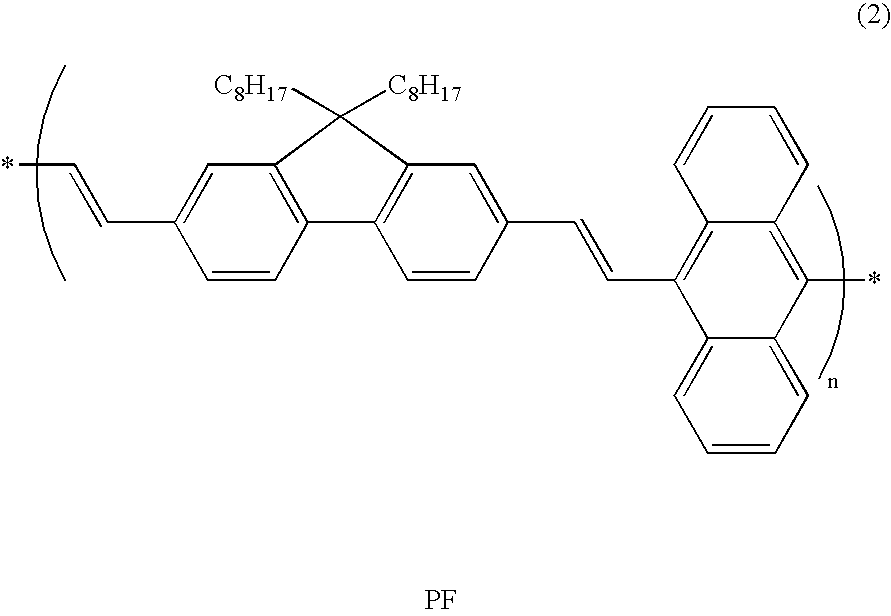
C1=CC2=C(C=C1C=C*)C([C8H17])([C8H17])C1=C2C=CC(C=CC2=C3C(=C(*)C4=CC=CC=C24)C=CC=C3)=C1.[PF]
